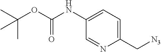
CC(OC(NC1=CC=C(C[N3])N=C1)=O)(C)C
